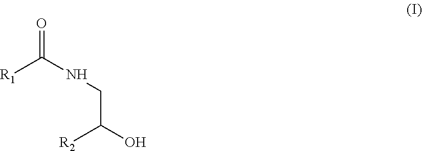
[R1]C(NCC([R2])O)=O
